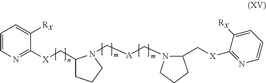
C1=CN=C([X]CC2CCCN2C[A]CN2C(C[X]C3=NC=CC=C3[RX])CCC2)C([RX])=C1
